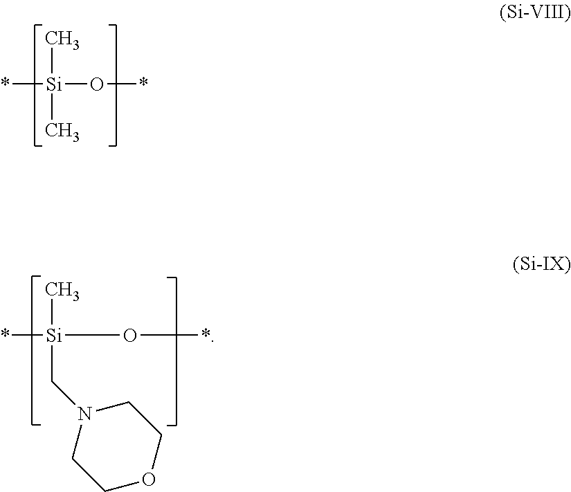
*[Si](O*)(C)C.*[Si](O*)(C)CN1CCOCC1
